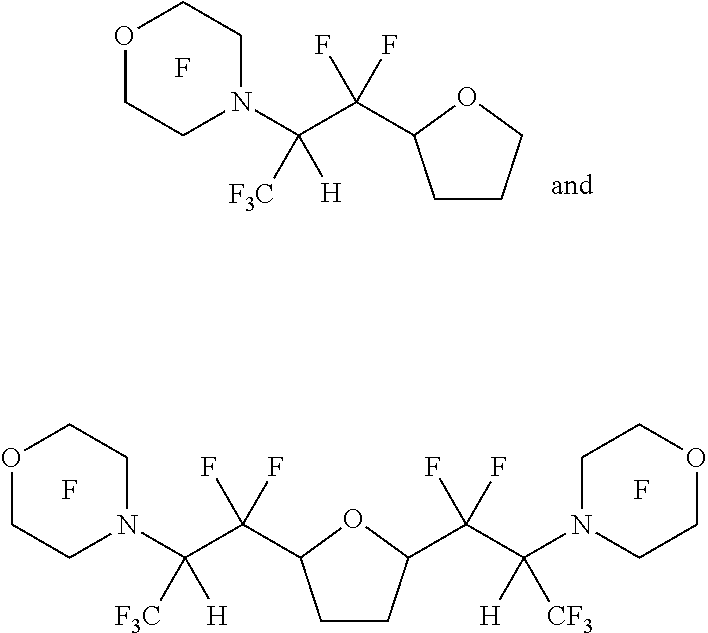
F.C1CC(C(C([H])([CF3])N2CCOCC2)(F)F)OC1C(C(N1CCOCC1)([H])[F3C])(F)F.F.F.C1CCOC1C(C(N1CCOCC1)([H])[F3C])(F)F
